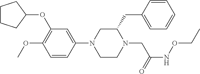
C1CCC(OC2=C(OC)C=CC(N3CCN(CC(NOCC)=O)C(CC4=CC=CC=C4)C3)=C2)C1
